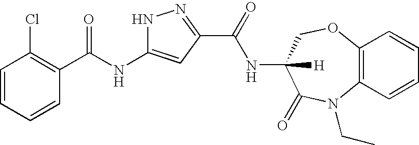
C1=CC=CC(C(=O)NC2=CC(C(=O)NC3([H])C(=O)N(CC)C4=C(OC3)C=CC=C4)=NN2)=C1Cl
